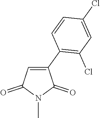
C1(C2=C(Cl)C=C(Cl)C=C2)=CC(=O)N(C)C1=O
